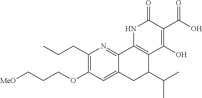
C12=CC(OCCC[MeO])=C(CCC)N=C1C1=C(C(C(C)C)C2)C(O)=C(C(O)=O)C(=O)N1
